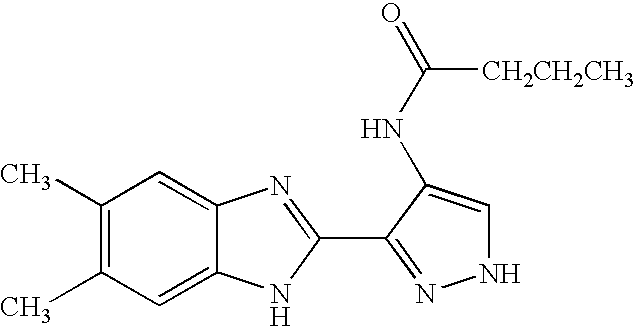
C1(C)=C(C)C=C2C(=C1)N=C(C1=NNC=C1NC(=O)[CH2CH2CH3])N2
